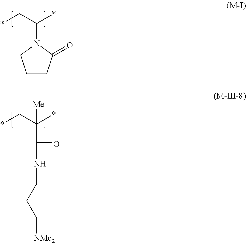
*CC(*)N1CCCC1=O.*CC(*)([Me])C(NCCC[NMe2])=O
